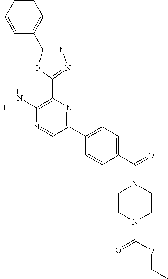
N1=C(C2=CC=CC=C2)OC(C2=C(N)N=CC(C3=CC=C(C(=O)N4CCN(C(OCC)=O)CC4)C=C3)=N2)=N1.[H]
